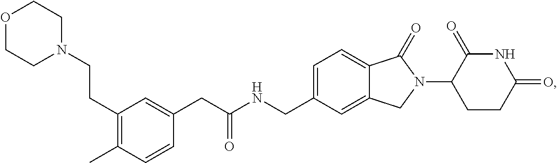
C(NCC1=CC=C2C(=C1)CN(C1CCC(=O)NC1=O)C2=O)(CC1=CC(CCN2CCOCC2)=C(C)C=C1)=O
